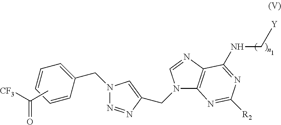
CC([CF3])=O.N1(CC2=CC=CC=C2)N=NC(CN2C3=C(N=C2)C(NC[Y])=NC([R2])=N3)=C1
